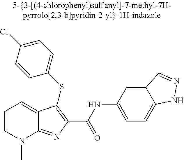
N(C1=CC=C2C(=C1)C=NN2)C(C1=C(SC2=CC=C(Cl)C=C2)C2=CC=CN(C)C2=N1)=O
